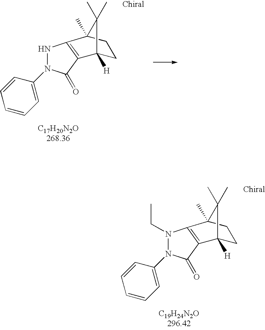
C1C2([H])C(C)(C)C(C)(C1)C1=C2C(=O)N(C2=CC=CC=C2)N1.C1C2([H])C(C)(C)C(C)(C1)C1=C2C(=O)N(C2=CC=CC=C2)N1CC
